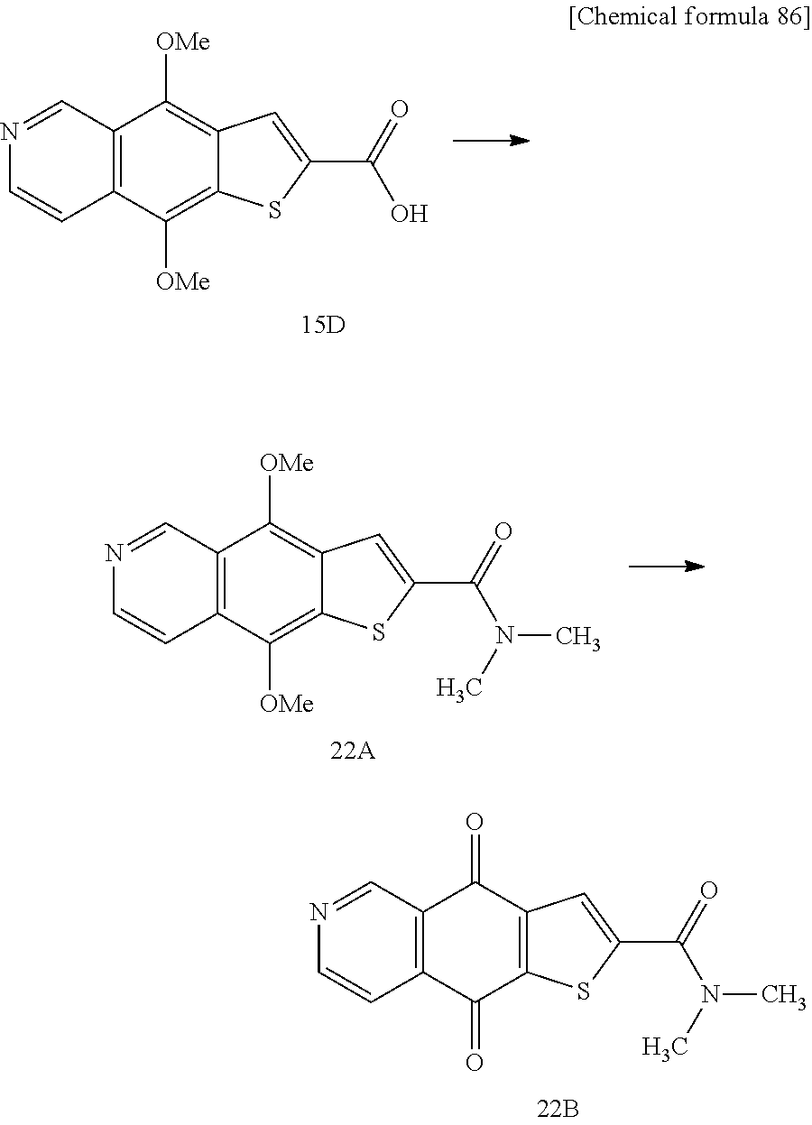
N1=CC2=C(C=C1)C([OMe])=C1C(=C2[OMe])C=C(C(=O)O)S1.N1=CC2=C(C=C1)C([OMe])=C1C(=C2[OMe])C=C(C(=O)N(C)C)S1.N1=CC2=C(C=C1)C(=O)C1=C(C2=O)C=C(C(N(C)C)=O)S1
